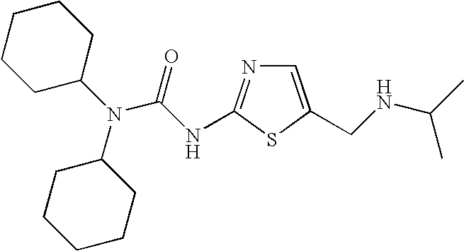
C1=C(CNC(C)C)SC(NC(N(C2CCCCC2)C2CCCCC2)=O)=N1
